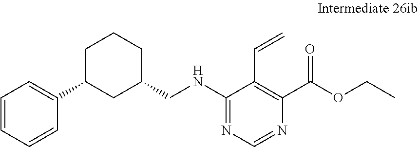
C1=CC=CC(C2CC(CNC3=NC=NC(C(=O)OCC)=C3C=C)CCC2)=C1
